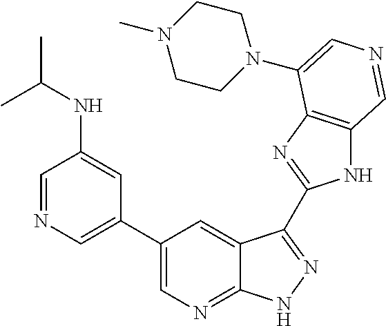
C1(C2=CN=CC(NC(C)C)=C2)=CN=C2C(=C1)C(C1=NC3=C(N1)C=NC=C3N1CCN(C)CC1)=NN2
